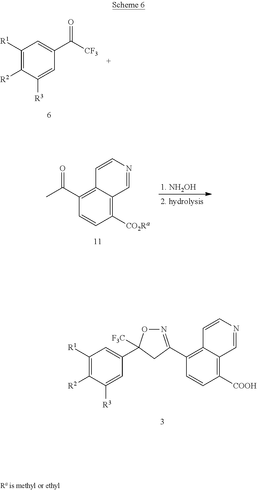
C1(C2([F3C])ON=C(C3=C4C(=C([COOH])C=C3)C=NC=C4)C2)=CC([R1])=C([R2])C([R3])=C1.C1([R1])=C([R2])C([R3])=CC(C([CF3])=O)=C1.C1([CO2Ra])=C2C(=C(C(=O)C)C=C1)C=CN=C2.[1. NH2OH].[2. hydrolysis]
